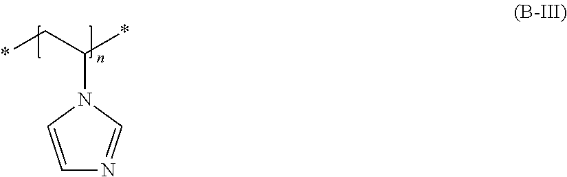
C1=CN(C(C*)*)C=N1
